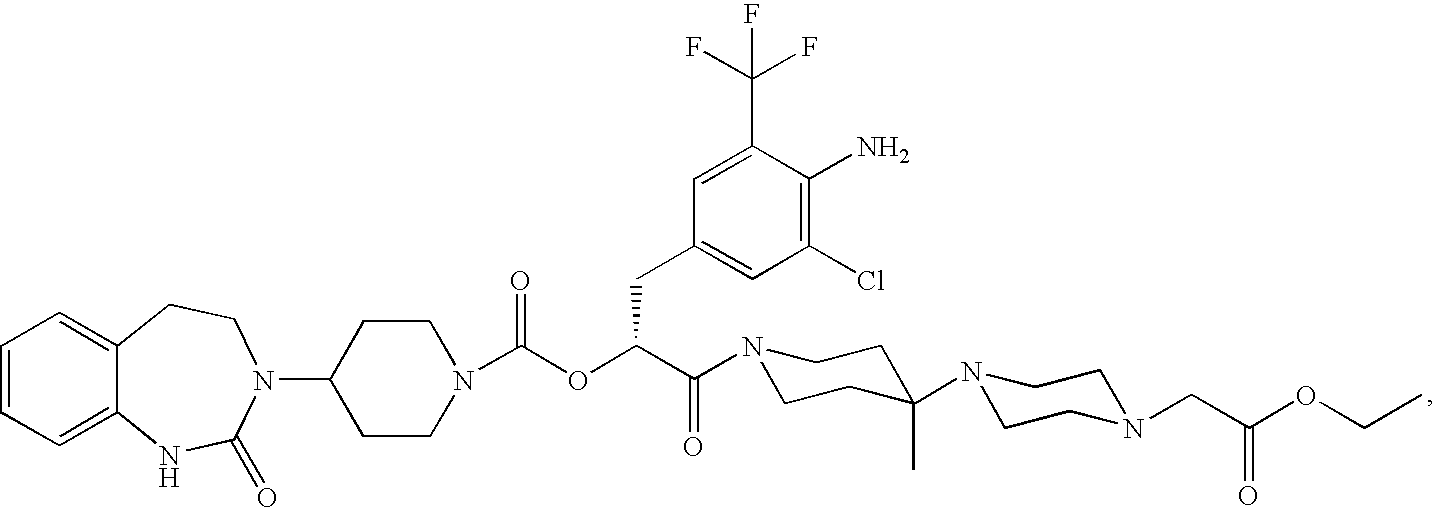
C1=CC=C2C(=C1)CCN(C1CCN(C(OC(C(=O)N3CCC(N4CCN(CC(OCC)=O)CC4)(C)CC3)CC3=CC(Cl)=C(N)C(C(F)(F)F)=C3)=O)CC1)C(=O)N2
